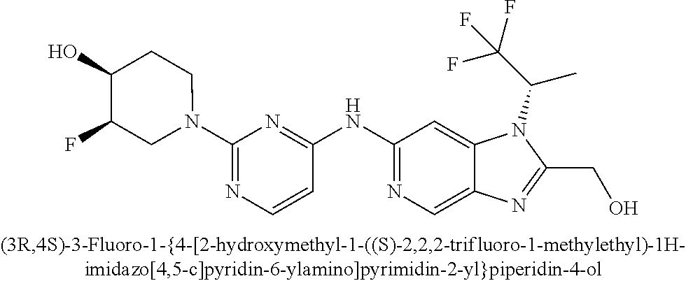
C(C1=NC2=CN=C(NC3=NC(N4CCC(O)C(F)C4)=NC=C3)C=C2N1C(C(F)(F)F)C)O
